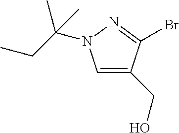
C1=C(CO)C(Br)=NN1C(CC)(C)C
